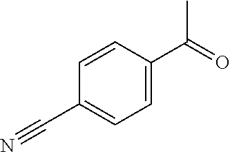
CC(=O)C1=CC=C(C#N)C=C1
